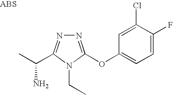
N1=C(OC2=CC=C(F)C(Cl)=C2)N(CC)C(C(C)N)=N1
